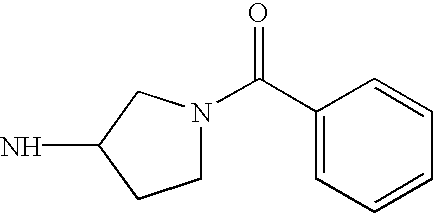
C1N(C(C2=CC=CC=C2)=O)CC(N)C1
